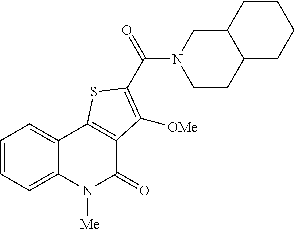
C1=CC=C2C(=C1)C1=C(C(=O)N2[Me])C([OMe])=C(C(N2CCC3C(C2)CCCC3)=O)S1
